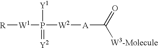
[R][W1]P([Y1])(=[Y2])[W2][A]C([W3-Molecule])=O
